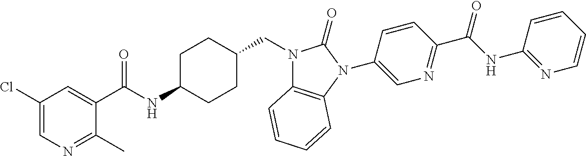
C1(Cl)=CN=C(C)C(C(NC2CCC(CN3C4=C(N(C5=CN=C(C(NC6=NC=CC=C6)=O)C=C5)C3=O)C=CC=C4)CC2)=O)=C1
